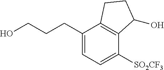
C(CO)CC1=CC=C([SO2CF3])C2=C1CCC2O
